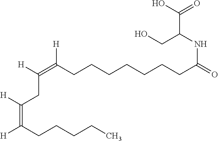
O=C(C(NC(CCCCCCCC(=C(CC(=C([H])CCCCC)[H])[H])[H])=O)CO)O
